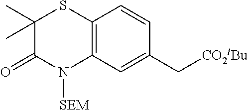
C12=C(C=C(C[CO2tBu])C=C1)N([SEM])C(=O)C(C)(C)S2
